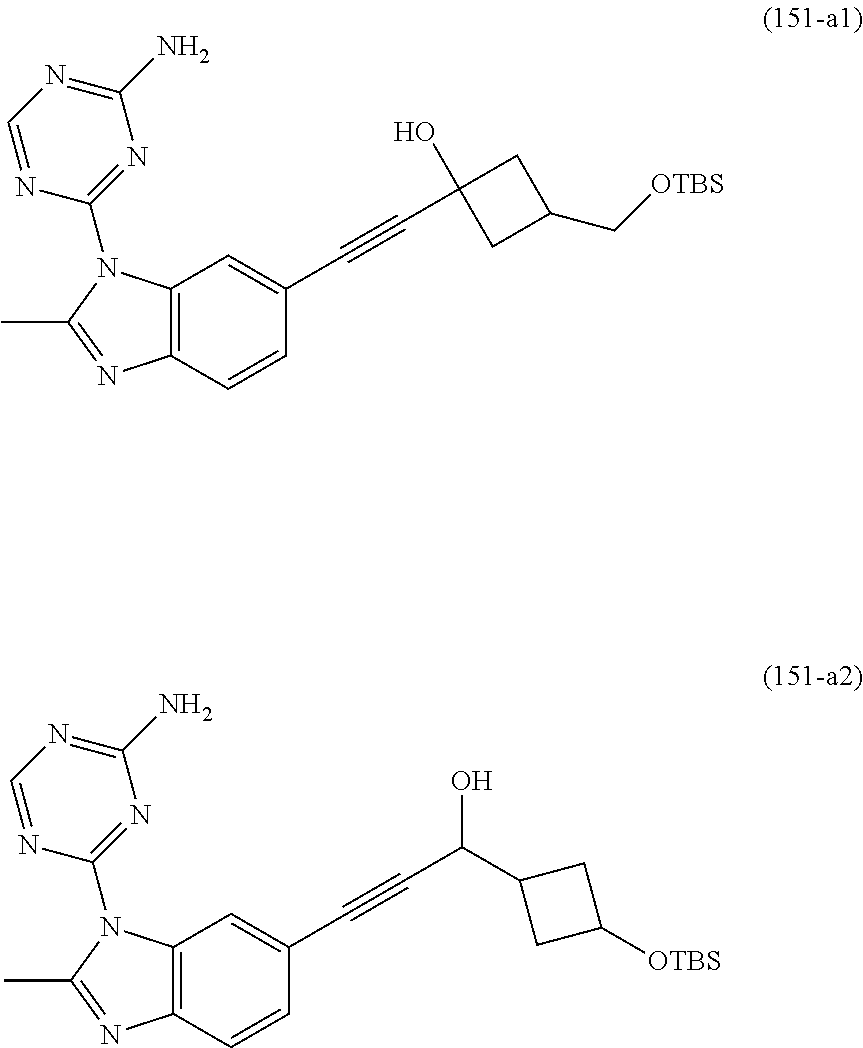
C12=C(C=CC(C#CC3(O)CC(C[OTBS])C3)=C1)N=C(C)N2C1=NC(N)=NC=N1.C12=C(C=CC(C#CC(O)C3CC([OTBS])C3)=C1)N=C(C)N2C1=NC(N)=NC=N1
